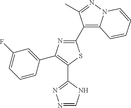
C1(C2=C(C3=CC(F)=CC=C3)N=C(C3=C4N(N=C3C)C=CC=C4)S2)=NN=CN1
